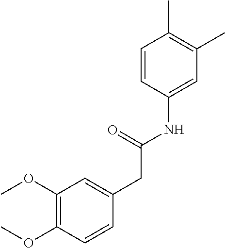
C1=CC(NC(=O)CC2=CC(OC)=C(OC)C=C2)=CC(C)=C1C
